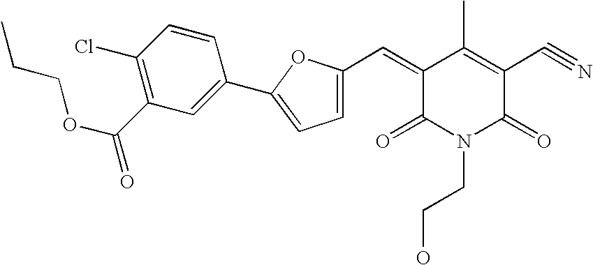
C1(=CC2=CC=C(C3=CC(C(OCCC)=O)=C(Cl)C=C3)O2)C(=O)N(CCO)C(=O)C(C#N)=C1C
